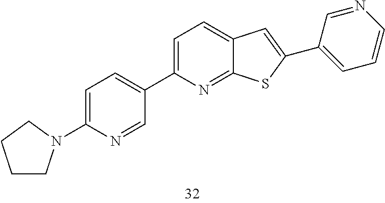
C1=C(N2CCCC2)N=CC(C2=CC=C3C(=N2)SC(C2=CC=CN=C2)=C3)=C1
